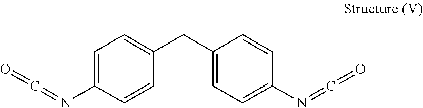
C1=C(N=C=O)C=CC(CC2=CC=C(N=C=O)C=C2)=C1
